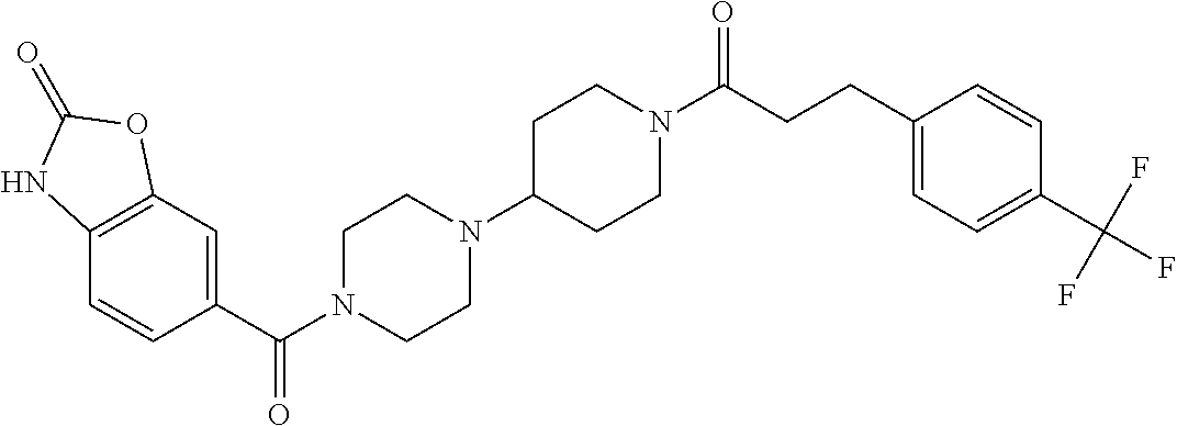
C12=C(C=C(C(N3CCN(C4CCN(C(CCC5=CC=C(C(F)(F)F)C=C5)=O)CC4)CC3)=O)C=C1)OC(=O)N2
